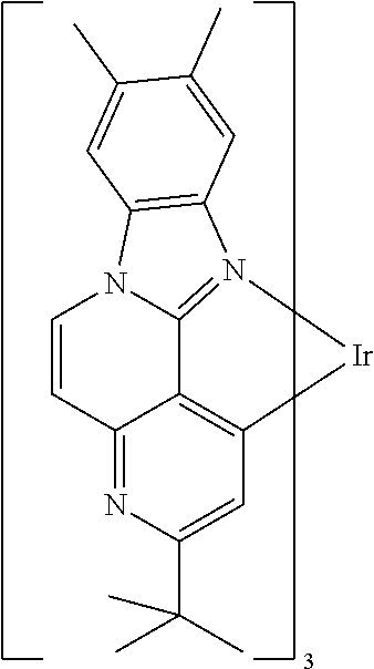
N12C3=N([Ir]C4=C3C(=NC(C(C)(C)C)=C4)C=C1)C1=C2C=C(C)C(C)=C1
